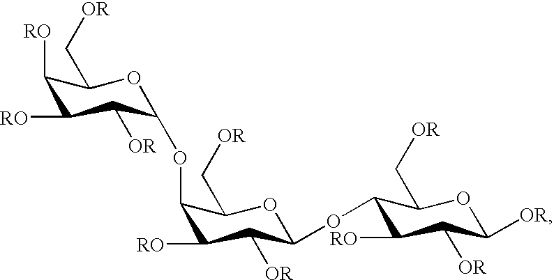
C1([RO])C([RO])C([OR])C(OC2C([RO])C([OR])C(OC3C([RO])C([OR])C([OR])OC3C[OR])OC2C[OR])OC1C[OR]
